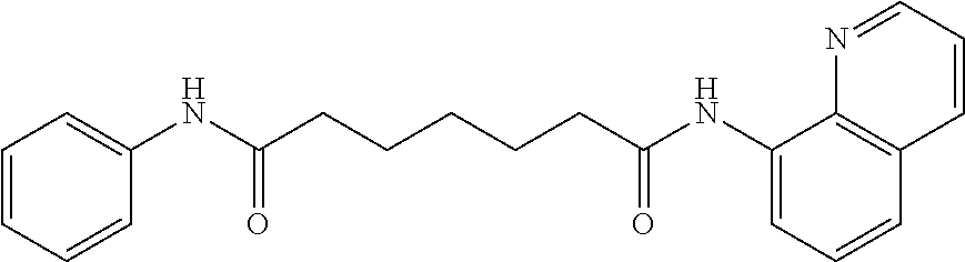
C1=CC=CC(NC(CCCCCC(NC2=CC=CC3=C2N=CC=C3)=O)=O)=C1
